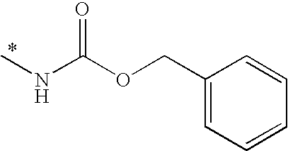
C1(COC([N H]C)=O)=CC=CC=C1
